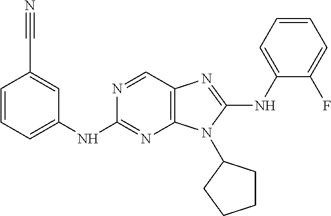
C1(NC2=CC=CC(C#N)=C2)=NC2=C(C=N1)N=C(NC1=CC=CC=C1F)N2C1CCCC1
